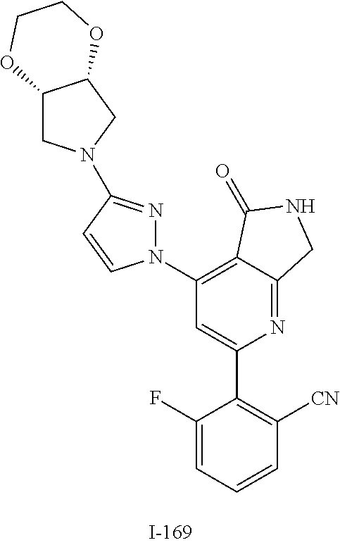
C1([CN])=C(C2=CC(N3N=C(N4CC5C(C4)OCCO5)C=C3)=C3C(=N2)CNC3=O)C(F)=CC=C1
